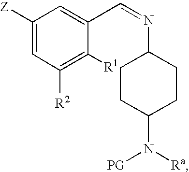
C1CC(N([Ra])[PG])CCC1N=CC1=CC([Z])=CC([R2])=C1[R1]
